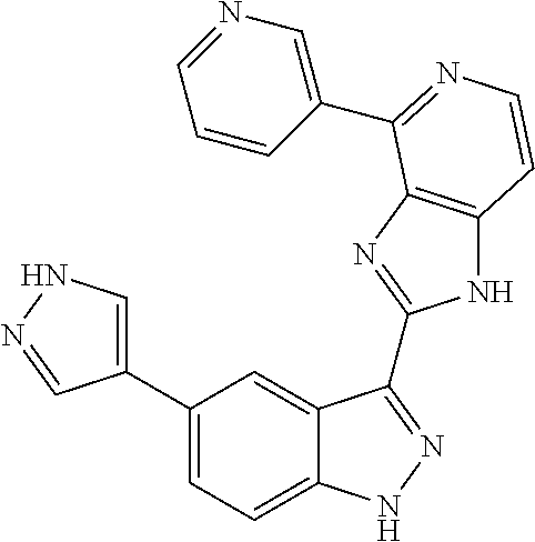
C1(C2=CNN=C2)=CC=C2C(=C1)C(C1=NC3=C(N1)C=CN=C3C1=CN=CC=C1)=NN2
